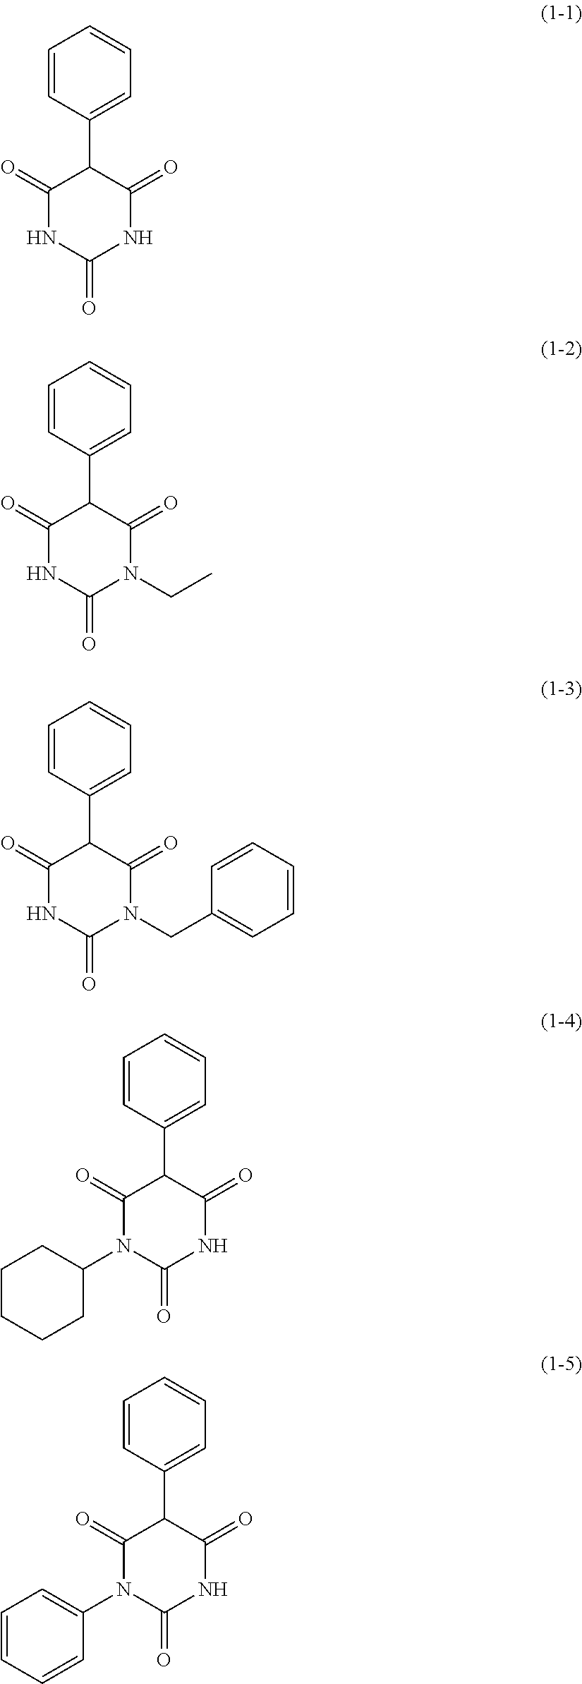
C1=CC(C2C(=O)NC(=O)NC2=O)=CC=C1.C1=CC(C2C(=O)NC(=O)N(CC)C2=O)=CC=C1.C1=CC(C2C(=O)NC(=O)N(CC3=CC=CC=C3)C2=O)=CC=C1.C1=CC(C2C(=O)N(C3CCCCC3)C(=O)NC2=O)=CC=C1.C1=CC(C2C(=O)N(C3=CC=CC=C3)C(=O)NC2=O)=CC=C1
